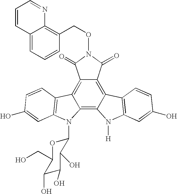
C12=C3C(=C4C(=C1C(=O)N(OCC1=C5C(=CC=C1)C=CC=N5)C2=O)C1=C(N4[H])C=C(O)C=C1)N(C1OC(CO)C(O)C(O)C1O)C1=C3C=CC(O)=C1
